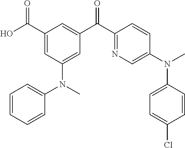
C1(C(O)=O)=CC(N(C2=CC=CC=C2)C)=CC(C(C2=NC=C(N(C)C3=CC=C(Cl)C=C3)C=C2)=O)=C1
